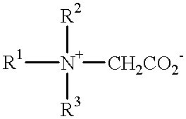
[R1][N+]([CH2CO2-])([R3])[R2]
